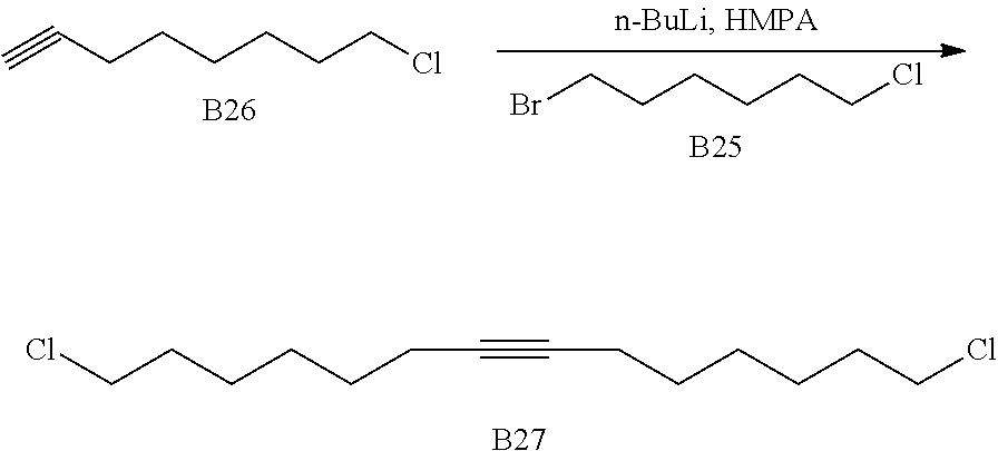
C#CCCCCCCCl.BrCCCCCCCl.[B25].[B26].ClCCCCCCC#CCCCCCCCl.[B27]
